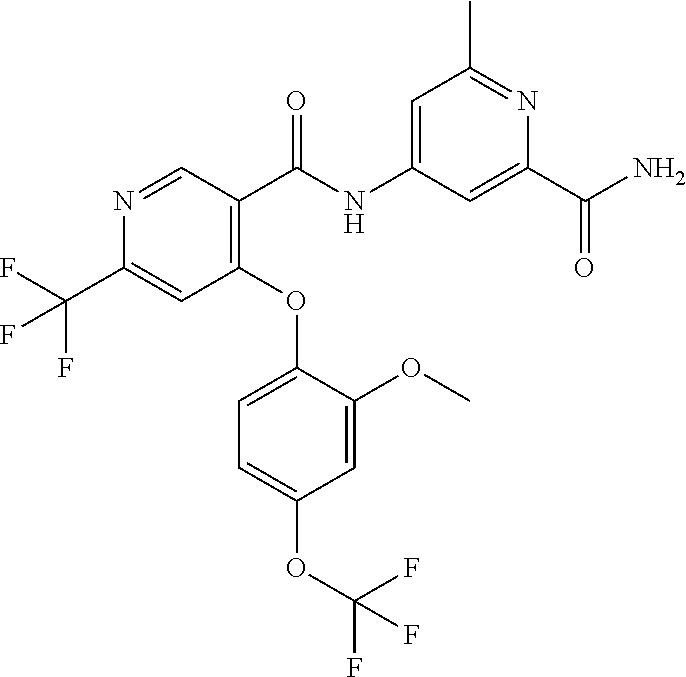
C1=C(OC2=C(C(NC3=CC(C)=NC(C(N)=O)=C3)=O)C=NC(C(F)(F)F)=C2)C(OC)=CC(OC(F)(F)F)=C1
